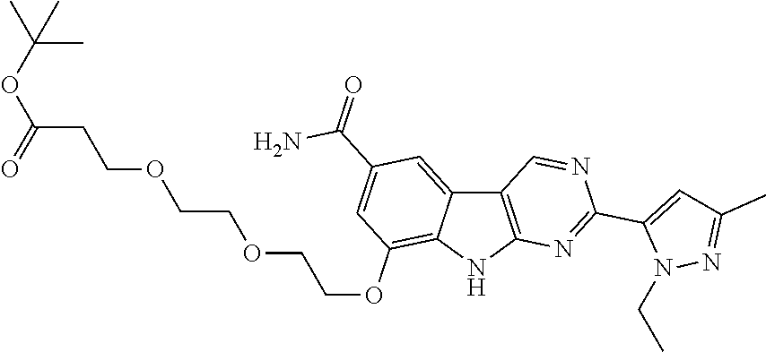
C12=C(NC3=C(OCCOCCOCCC(=O)OC(C)(C)C)C=C(C(N)=O)C=C13)N=C(C1=CC(C)=NN1CC)N=C2
